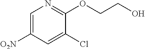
C1=C([O2N])C=C(Cl)C(OCCO)=N1
